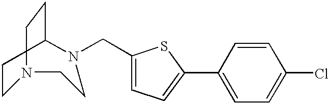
C1CN(CC2=CC=C(C3=CC=C(Cl)C=C3)S2)CCN(CC)C1
